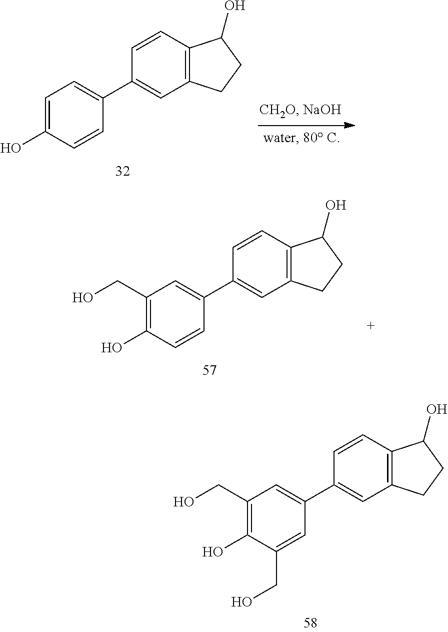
C1=CC2=C(C=C1C1=CC=C(O)C=C1)CCC2O.C1=CC2=C(C=C1C1=CC(CO)=C(O)C=C1)CCC2O.C1=CC2=C(C=C1C1=CC(CO)=C(O)C(CO)=C1)CCC2O
